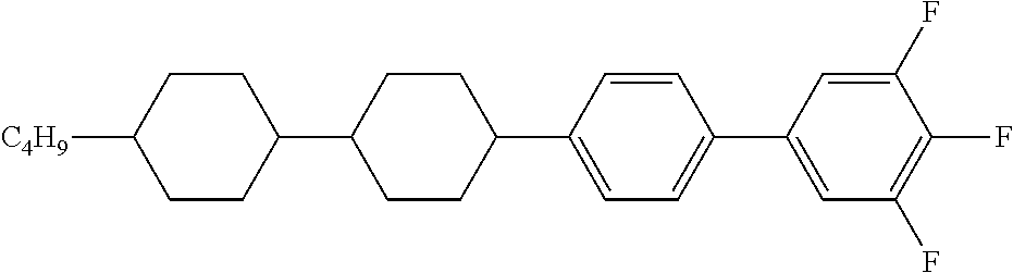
C1CC(C2CCC(C3=CC=C(C4=CC(F)=C(F)C(F)=C4)C=C3)CC2)CCC1[C4H9]
